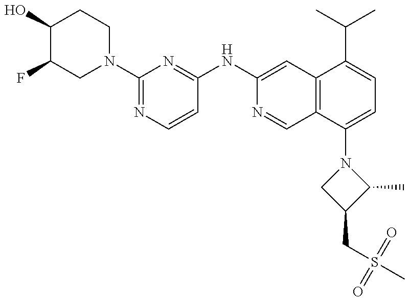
C1(O)C(F)CN(C2=NC=CC(NC3=CC4=C(C=N3)C(N3CC(CS(C)(=O)=O)C3C)=CC=C4C(C)C)=N2)CC1
